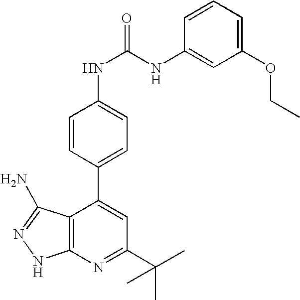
C1(C(C)(C)C)=NC2=C(C(C3=CC=C(NC(=O)NC4=CC(OCC)=CC=C4)C=C3)=C1)C(N)=NN2
